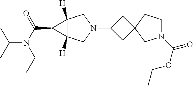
C1C(N2CC3([H])C([H])(C2)C3C(N(C(C)C)CC)=O)CC12CN(C(OCC)=O)CC2
